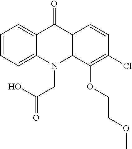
C12=CC=CC=C1N(CC(O)=O)C1=C(C2=O)C=CC(Cl)=C1OCCOC
